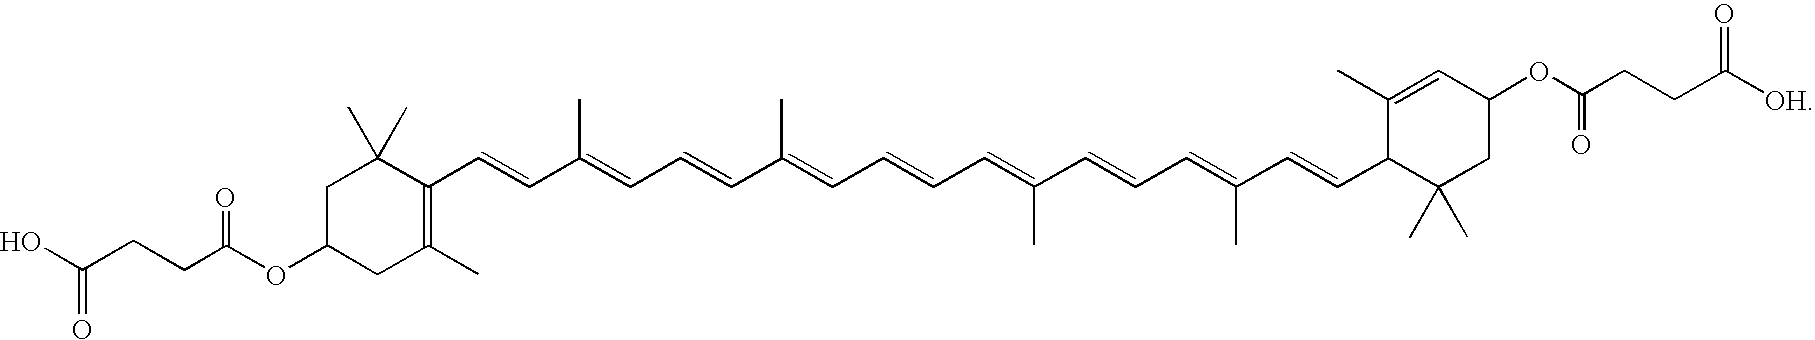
C1C(OC(=O)CCC(O)=O)CC(C)=C(C=CC(=CC=CC(=CC=CC=C(C=CC=C(C=CC2C(C)(C)CC(OC(=O)CCC([OH])=O)C=C2C)C)C)C)C)C1(C)C
